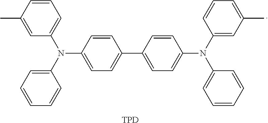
C1=CC(N(C2=CC=CC=C2)C2=CC=CC(C)=C2)=CC=C1C1=CC=C(N(C2=CC(C)=CC=C2)C2=CC=CC=C2)C=C1.[TPD]
